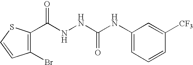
C1(C(NNC(NC2=CC=CC([CF3])=C2)=O)=O)=C(Br)C=CS1
